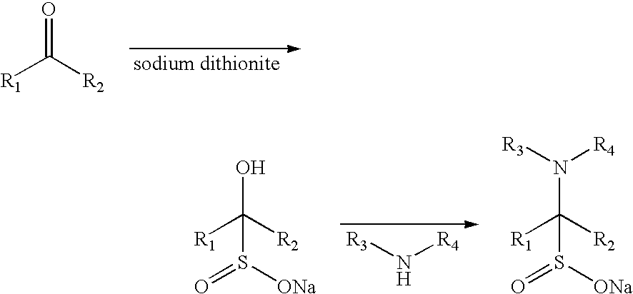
[R1]C([R2])=O.[R1]C([R2])(O)S([ONa])=O.[R3]N[R4].[R1]C([R2])(N([R3])[R4])S([ONa])=O
